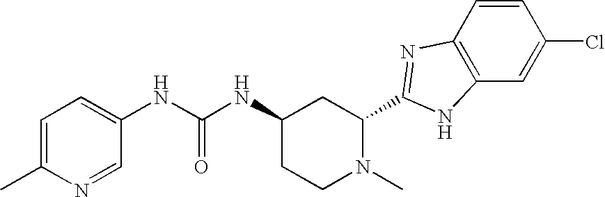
N(C(NC1CCN(C)C(C2=NC3=C(C=C(Cl)C=C3)N2)C1)=O)C1=CC=C(C)N=C1
